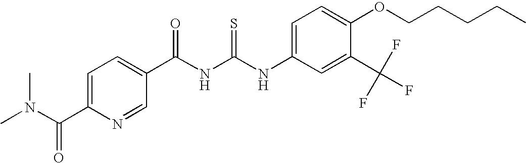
C(NC(NC1=CC=C(OCCCCC)C(C(F)(F)F)=C1)=S)(=O)C1=CC=C(C(N(C)C)=O)N=C1
